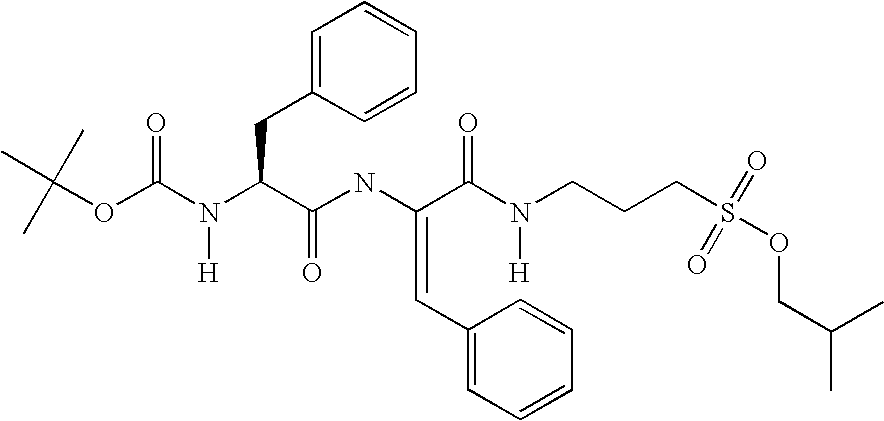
C(OC(N(C(C(NC(C(N(CCCS(OCC(C)C)(=O)=O)[H])=O)=CC1=CC=CC=C1)=O)CC1=CC=CC=C1)[H])=O)(C)(C)C
